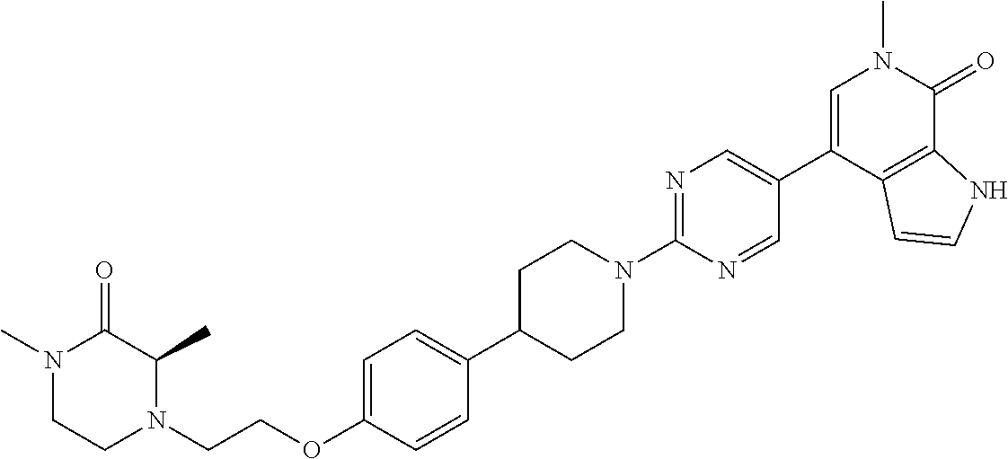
CN1CCN(CCOC2=CC=C(C3CCN(C4=NC=C(C5=CN(C)C(=O)C6=C5C=CN6)C=N4)CC3)C=C2)C(C)C1=O
